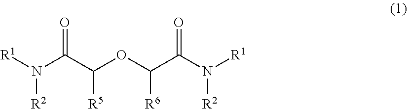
[R1]N(C(C(OC(C(N([R1])[R2])=O)[R6])[R5])=O)[R2]
